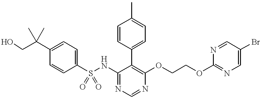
C1(C(CO)(C)C)=CC=C(S(NC2=NC=NC(OCCOC3=NC=C(Br)C=N3)=C2C2=CC=C(C)C=C2)(=O)=O)C=C1
